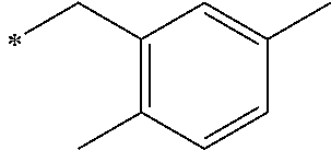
C1(CC)=C(C)C=CC(C)=C1
